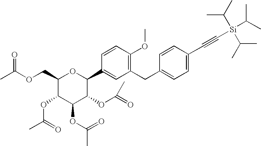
C1(COC(C)=O)C(OC(=O)C)C(OC(=O)C)C(OC(=O)C)C(C2=CC(CC3=CC=C(C#C[Si](C(C)C)(C(C)C)C(C)C)C=C3)=C(OC)C=C2)O1
